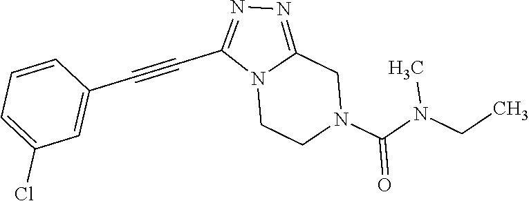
N12CCN(C(N(CC)C)=O)CC1=NN=C2C#CC1=CC(Cl)=CC=C1
